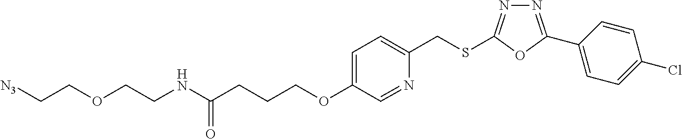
N1=C(C2=CC=C(Cl)C=C2)OC(SCC2=CC=C(OCCCC(NCCOCC[N3])=O)C=N2)=N1
